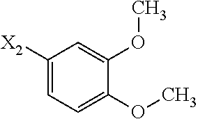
[X2]C1=CC=C(OC)C(OC)=C1
